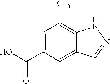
C1=C(C(=O)O)C=C2C(=C1[CF3])NN=C2
